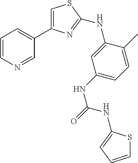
C1=CN=CC(C2=CSC(NC3=CC(NC(=O)NC4=CC=CS4)=CC=C3C)=N2)=C1
